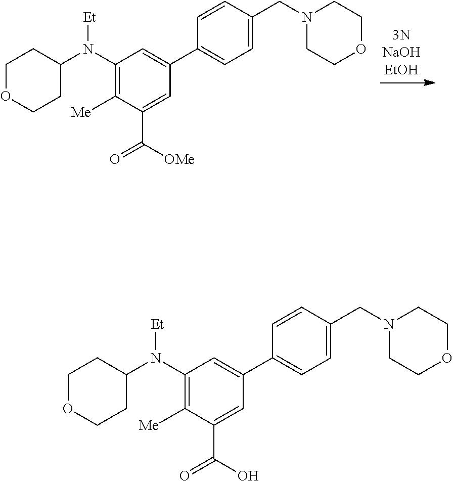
C1(N(C2CCOCC2)[Et])=C([Me])C(C(O)=O)=CC(C2=CC=C(CN3CCOCC3)C=C2)=C1.C1(N(C2CCOCC2)[Et])=C([Me])C(C([OMe])=O)=CC(C2=CC=C(CN3CCOCC3)C=C2)=C1
